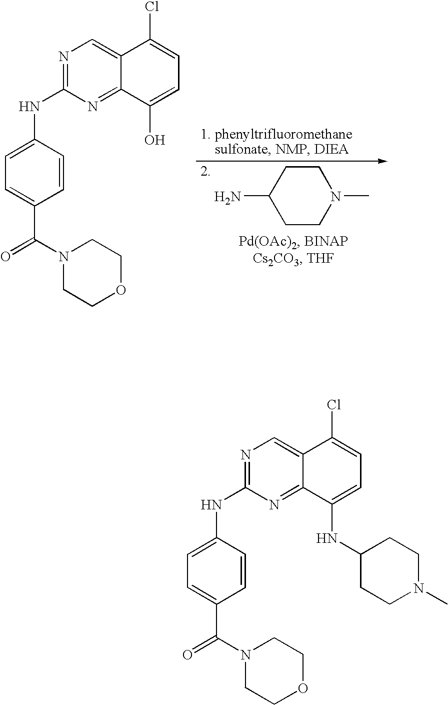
N1=C(NC2=CC=C(C(N3CCOCC3)=O)C=C2)N=C2C(=C1)C(Cl)=CC=C2O.C1CC(N)CCN1C.N1=C(NC2=CC=C(C(N3CCOCC3)=O)C=C2)N=C2C(=C1)C(Cl)=CC=C2NC1CCN(C)CC1
